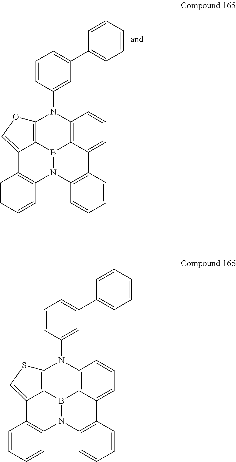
C12=C3N(C4=CC(C5=CC=CC=C5)=CC=C4)C4=C5B1N(C1=C(C=CC=C1)C2=CO3)C1=C(C5=CC=C4)C=CC=C1.C12=C3N(C4=CC(C5=CC=CC=C5)=CC=C4)C4=C5B1N(C1=C(C=CC=C1)C2=CS3)C1=C(C5=CC=C4)C=CC=C1
